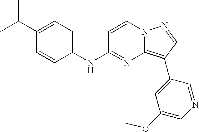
C1(C(C)C)=CC=C(NC2=NC3=C(C4=CC(OC)=CN=C4)C=NN3C=C2)C=C1
